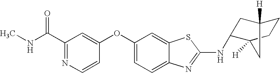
N1=C(C(=O)NC)C=C(OC2=CC=C3C(=C2)SC(NC2CC4([H])CCC2([H])C4)=N3)C=C1
